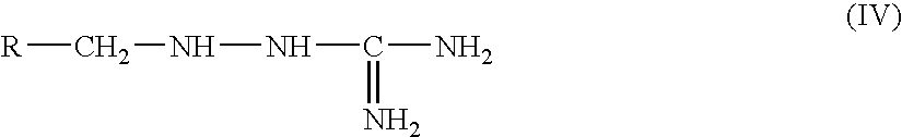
[R]CNNC(N)=N
